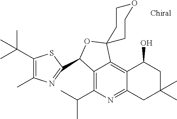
C12=C(C(C)C)N=C3C(=C1C1(OC2C2=NC(C)=C(C(C)(C)C)S2)CCOCC1)C(O)CC(C)(C)C3
